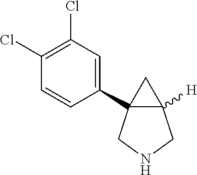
C1(C23C([H])(CNC2)C3)=CC(Cl)=C(Cl)C=C1
